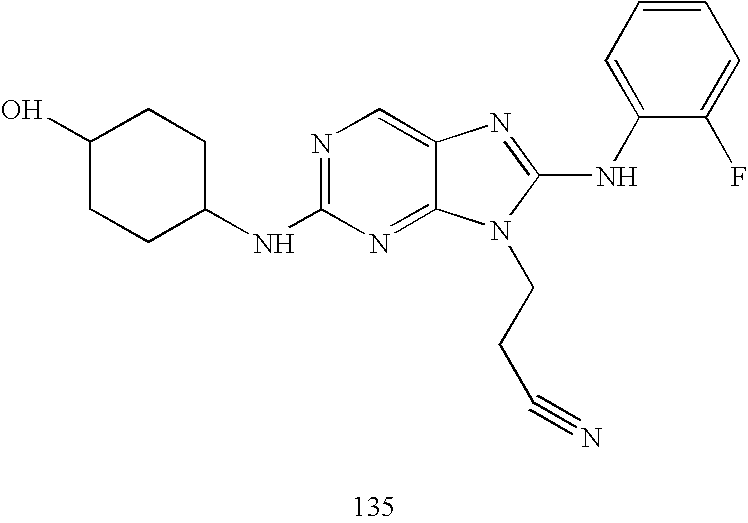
C1(O)CCC(NC2=NC=C3C(=N2)N(CCC#N)C(NC2=CC=CC=C2F)=N3)CC1
